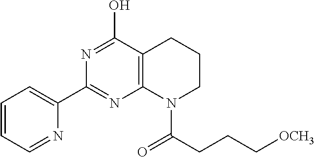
C12=C(C(O)=NC(C3=CC=CC=N3)=N1)CCCN2C(=O)CCC[OCH3]
